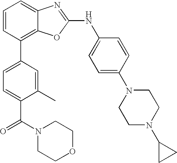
C1=CC(C2=CC=C(C(=O)N3CCOCC3)C(C)=C2)=C2C(=C1)N=C(NC1=CC=C(N3CCN(C4CC4)CC3)C=C1)O2
